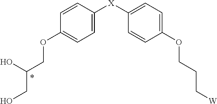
C1=CC([X]C2=CC=C(OCCC[W])C=C2)=CC=C1OCC(O)CO
